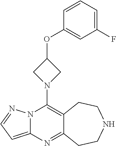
N12C(=CC=N1)N=C1C(=C2N2CC(OC3=CC(F)=CC=C3)C2)CCNCC1
